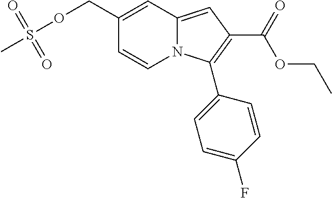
N12C(=CC(C(=O)OCC)=C1C1=CC=C(F)C=C1)C=C(COS(C)(=O)=O)C=C2
